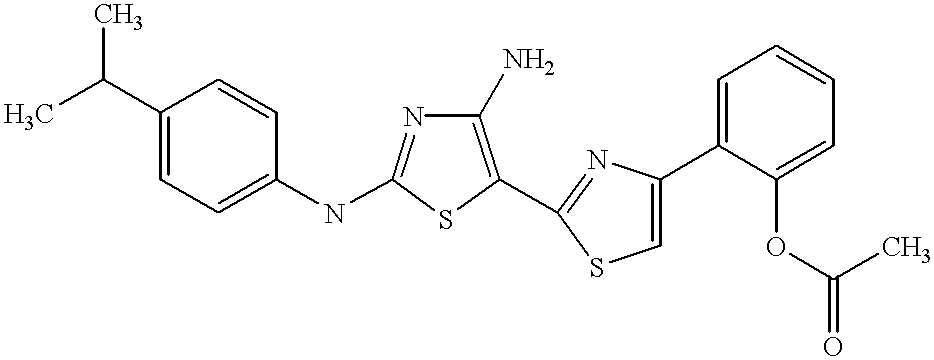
C1(N)=C(C2=NC(C3=CC=CC=C3OC(=O)C)=CS2)SC(NC2=CC=C(C(C)C)C=C2)=N1
